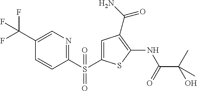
C1(NC(C(C)(O)C)=O)=C(C(N)=O)C=C(S(C2=NC=C(C(F)(F)F)C=C2)(=O)=O)S1
